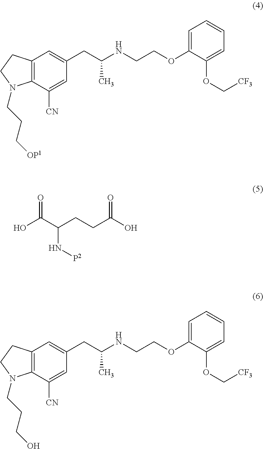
C12=C(C([CN])=CC(CC(NCCOC3=CC=CC=C3OC[CF3])C)=C1)N(CCC[OP1])CC2.OC(C(CCC(O)=O)N[P2])=O.C12=C(C([CN])=CC(CC(NCCOC3=CC=CC=C3OC[CF3])C)=C1)N(CCCO)CC2
